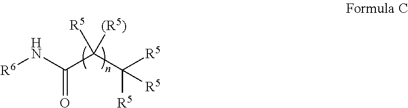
N(C(=O)C(C([R5])([R5])[R5])([(R5)])[R5])[R6]
